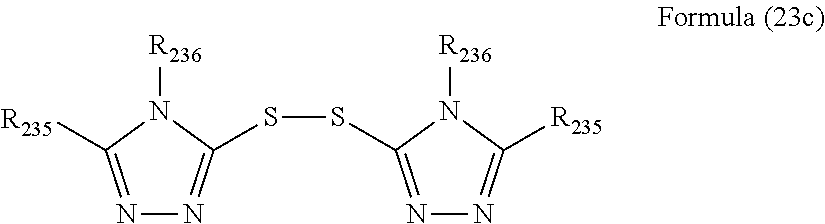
N1=C([R235])N([R236])C(SSC2=NN=C([R235])N2[R236])=N1
